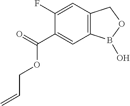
C1(C(=O)OCC=C)=CC2=C(C=C1F)COB2O
